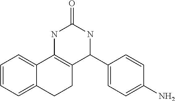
C1=CC=C2C(=C1)C1=C(CC2)C(C2=CC=C(N)C=C2)NC(=O)N1
